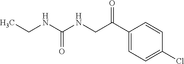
C(NC(NCC(C1=CC=C(Cl)C=C1)=O)=O)C
